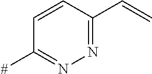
C1=CC(C=C)=NN=C1[#]
